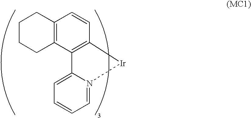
C1CCC2=C(C1)C=CC1=C2C2=CC=CC=N2[Ir]1
